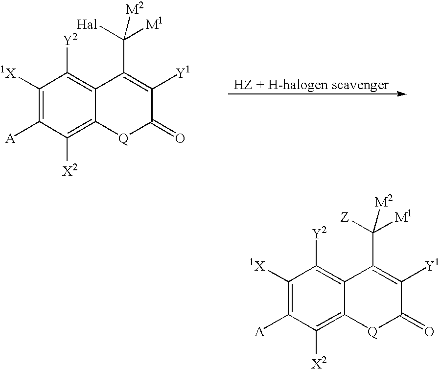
C1([1X])=C([A])C([X2])=C2C(=C1[Y2])C(C([Hal])([M1])[M2])=C([Y1])C(=O)[Q]2.C1([1X])=C([A])C([X2])=C2C(=C1[Y2])C(C([Z])([M1])[M2])=C([Y1])C(=O)[Q]2
